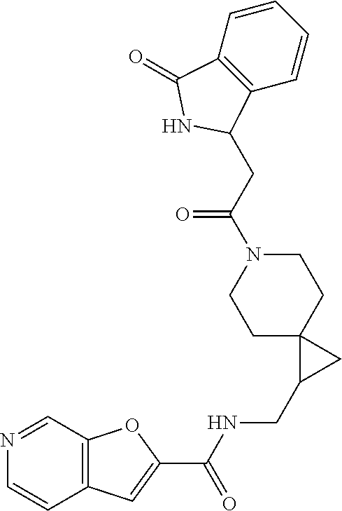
C12=C(C=NC=C1)OC(C(NCC1CC13CCN(C(CC1C4=C(C=CC=C4)C(=O)N1)=O)CC3)=O)=C2
